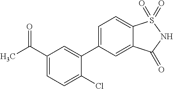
C1(C2=CC=C3C(=C2)C(=O)NS3(=O)=O)=CC(C(C)=O)=CC=C1Cl
